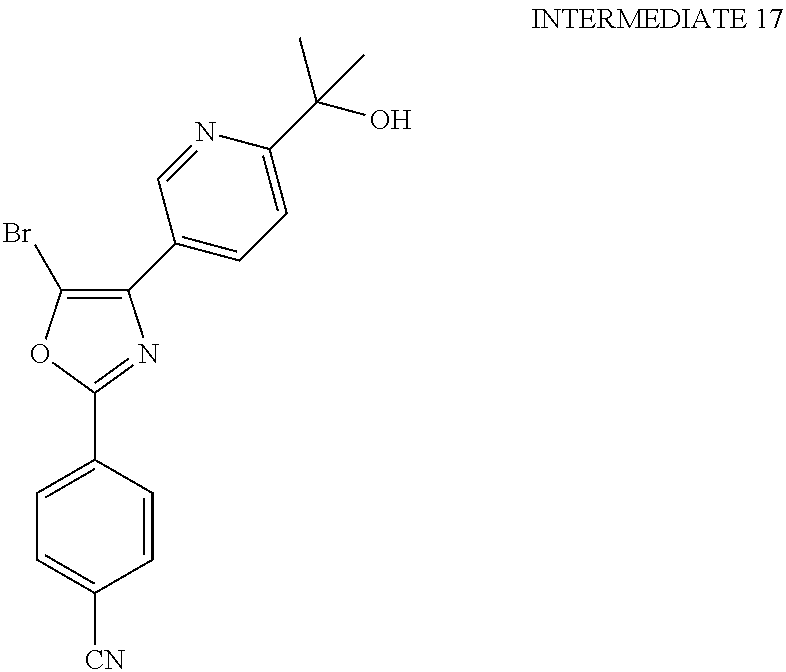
C1=C([CN])C=CC(C2=NC(C3=CC=C(C(O)(C)C)N=C3)=C(Br)O2)=C1
